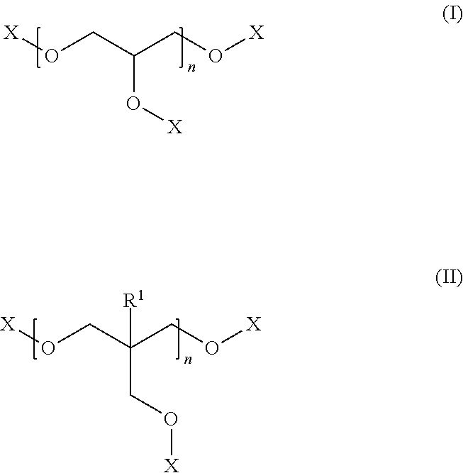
[X]OCC(CO[X])O[X].[X]OCC(CO[X])(CO[X])[R1]
